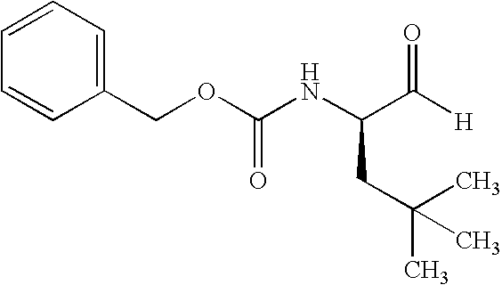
C1(COC(NC(C([H])=O)CC(C)(C)C)=O)=CC=CC=C1
